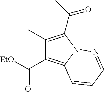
C1(C)=C(C(C)=O)N2C(=C1C([EtO])=O)C=CC=N2
